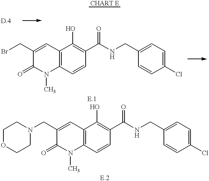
C1(CBr)=CC2=C(N(C)C1=O)C=CC(C(NCC1=CC=C(Cl)C=C1)=O)=C2O.[D.4].C1(CN2CCOCC2)=CC2=C(N(C)C1=O)C=CC(C(NCC1=CC=C(Cl)C=C1)=O)=C2O
